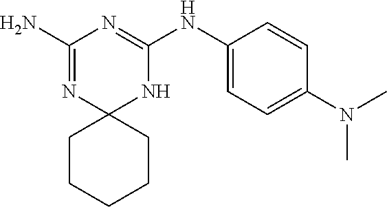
C1(N)=NC2(NC(NC3=CC=C(N(C)C)C=C3)=N1)CCCCC2
